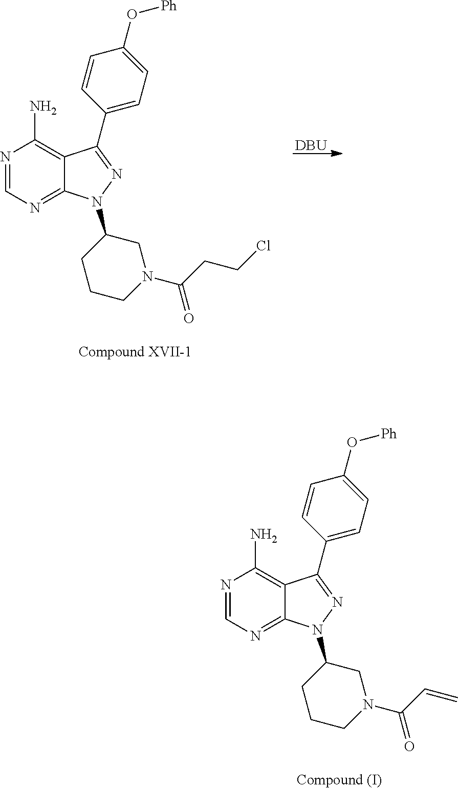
N1=CN=C2C(=C1N)C(C1=CC=C(O[Ph])C=C1)=NN2C1CCCN(C(CCCl)=O)C1.[DBU].N1=CN=C2C(=C1N)C(C1=CC=C(O[Ph])C=C1)=NN2C1CCCN(C(C=C)=O)C1
